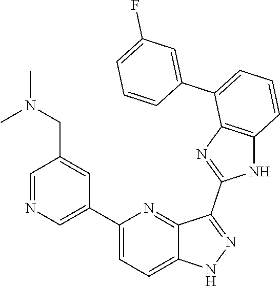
C1(C2=CN=CC(CN(C)C)=C2)=CC=C2C(=N1)C(C1=NC3=C(N1)C=CC=C3C1=CC(F)=CC=C1)=NN2
